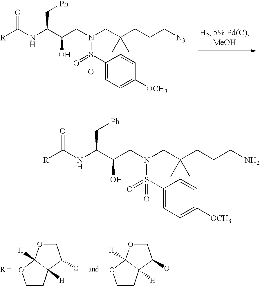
N(C(C(CN(CC(C)(CCC[N3])C)S(C1=CC=C([OCH3])C=C1)(=O)=O)O)C[Ph])C([R])=O.C1OC2([H])C([H])(C1O)CCO2.C1OC2([H])C([H])(C1O)CCO2.N(C(C(CN(CC(C)(CCCN)C)S(C1=CC=C([OCH3])C=C1)(=O)=O)O)C[Ph])C([R])=O
